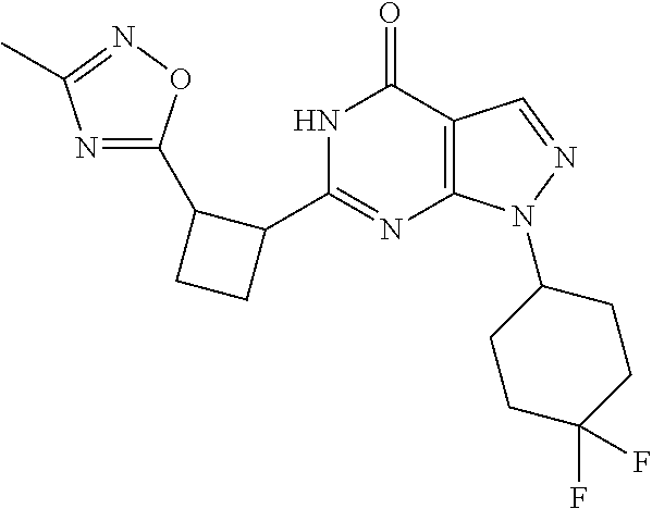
N1C(C2CCC2C2=NC(C)=NO2)=NC2=C(C1=O)C=NN2C1CCC(F)(F)CC1
